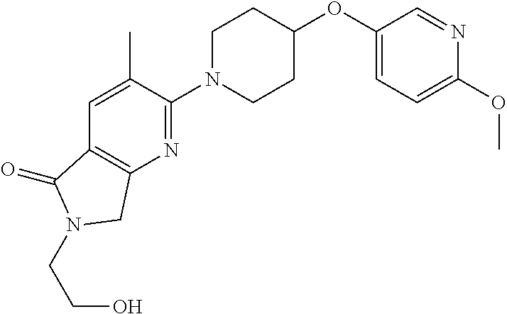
C1(OC2CCN(C3=NC4=C(C=C3C)C(=O)N(CCO)C4)CC2)=CC=C(OC)N=C1
